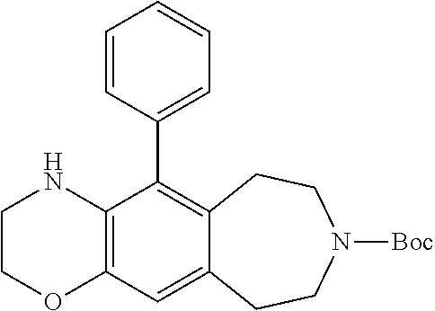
C12=C(C(C3=CC=CC=C3)=C3C(=C1)CCN([Boc])CC3)NCCO2
